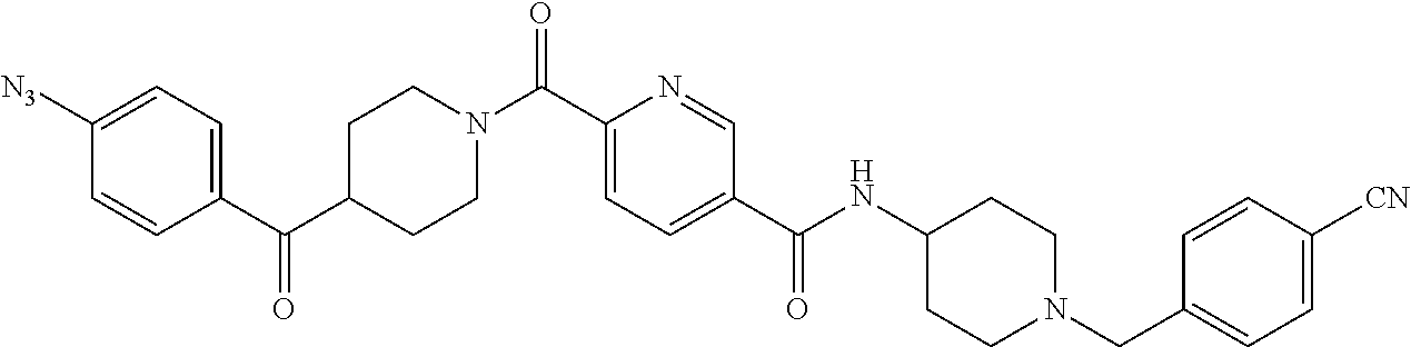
C1(C(C2CCN(C(C3=CC=C(C(NC4CCN(CC5=CC=C([CN])C=C5)CC4)=O)C=N3)=O)CC2)=O)=CC=C([N3])C=C1
